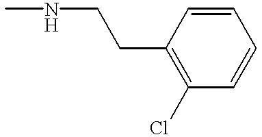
CNCCC1=C(Cl)C=CC=C1
